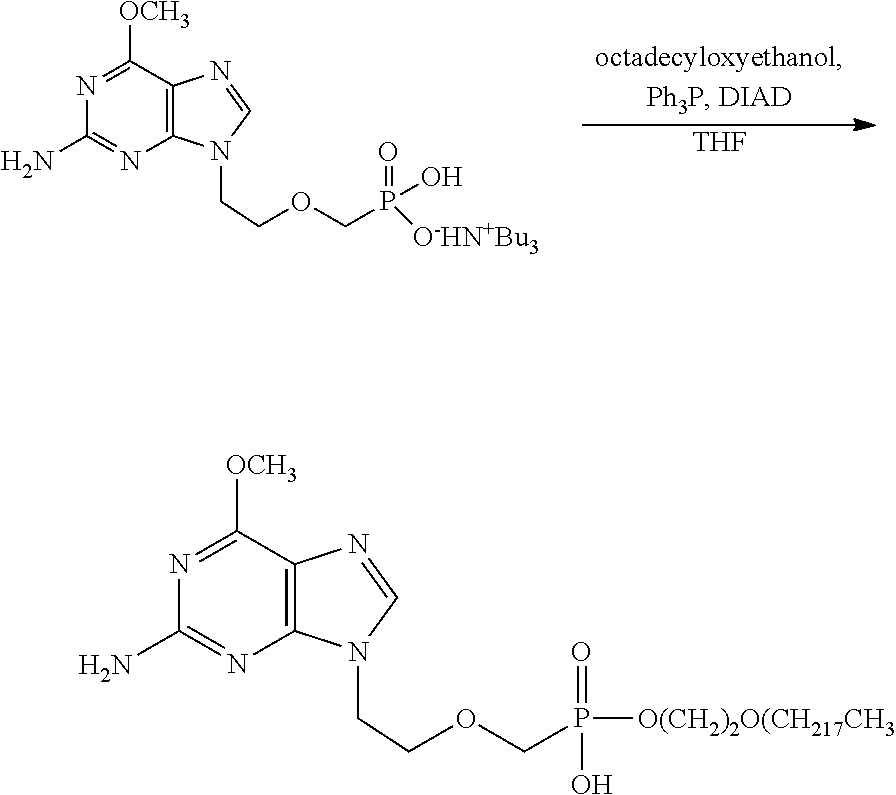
N1=C([OCH3])C2=C(N=C1N)N(CCOCP(=O)([O(CH2)2O(CH217CH3])O)C=N2.N1=C([OCH3])C2=C(N=C1N)N(CCOCP(=O)(O)[O-HN+Bu3])C=N2.[THF]
